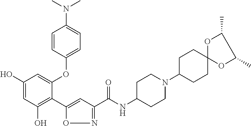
C1(O)=CC(O)=C(C2=CC(C(NC3CCN(C4CCC5(CC4)OC(C)C(C)O5)CC3)=O)=NO2)C(OC2=CC=C(N(C)C)C=C2)=C1
